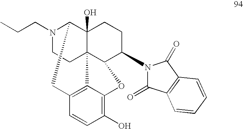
N1(CCC)CCC23C4(O)C1CC1=C2C(=C(O)C=C1)OC3C(N1C(=O)C2=C(C1=O)C=CC=C2)CC4
